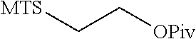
C(C[OPiv])[MTS]
